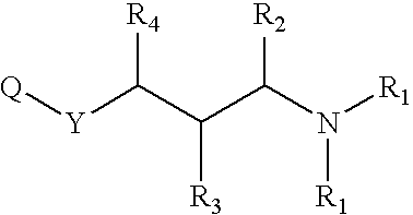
[Q][Y]C(C(C(N([R1])[R1])[R2])[R3])[R4]
